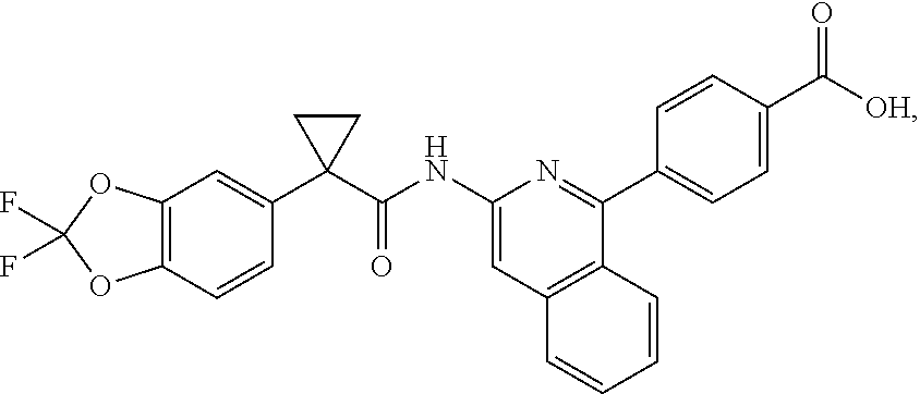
C1(NC(C2(C3=CC4=C(C=C3)OC(F)(F)O4)CC2)=O)=CC2=C(C(C3=CC=C(C([OH])=O)C=C3)=N1)C=CC=C2
